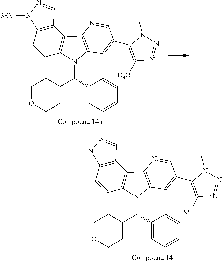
C12=C(C=CC3=C1C1=C(N3C(C3CCOCC3)C3=CC=CC=C3)C=C(C3=C([D3C])N=NN3C)C=N1)NN=C2.C12=C(C=CC3=C1C1=C(N3C(C3CCOCC3)C3=CC=CC=C3)C=C(C3=C([D3C])N=NN3C)C=N1)N([SEM])N=C2
